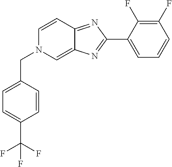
C1(C2=NC3=CN(CC4=CC=C(C(F)(F)F)C=C4)C=CC3=N2)=CC=CC(F)=C1F
